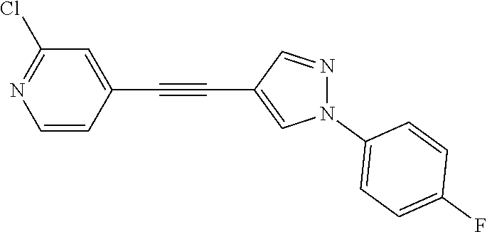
C1=CC(C#CC2=CN(C3=CC=C(F)C=C3)N=C2)=CC(Cl)=N1
